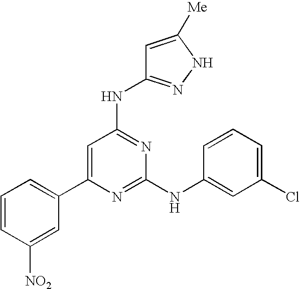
N(C1=NC(NC2=CC(Cl)=CC=C2)=NC(C2=CC=CC([NO2])=C2)=C1)C1=NNC([Me])=C1
